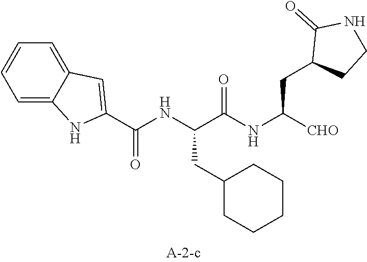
C1=C2C(=CC=C1)NC(C(NC(C(NC([CHO])CC1CCNC1=O)=O)CC1CCCCC1)=O)=C2
